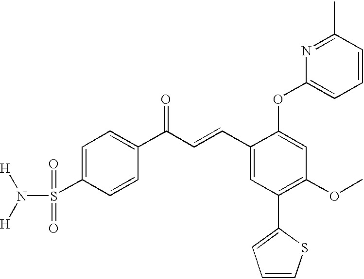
C1=C(S(N([H])[H])(=O)=O)C=CC(C(C=CC2=CC(C3=CC=CS3)=C(OC)C=C2OC2=CC=CC(C)=N2)=O)=C1
